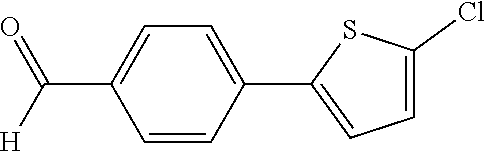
C1=CC(C2=CC=C(Cl)S2)=CC=C1C([H])=O
